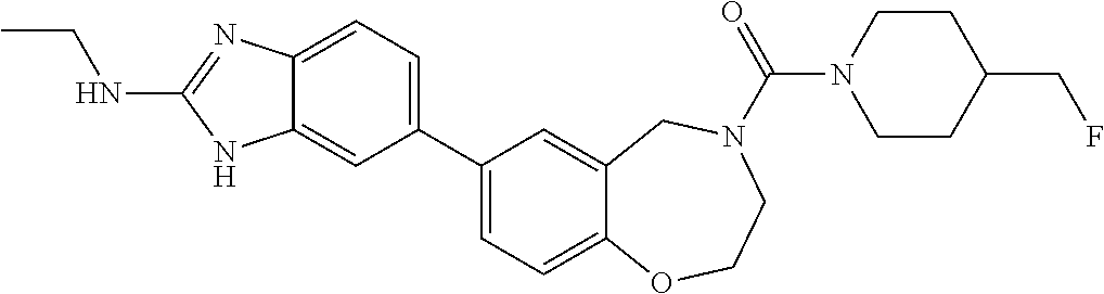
C12=CC=C(C3=CC=C4C(=C3)CN(C(=O)N3CCC(CF)CC3)CCO4)C=C1NC(NCC)=N2
